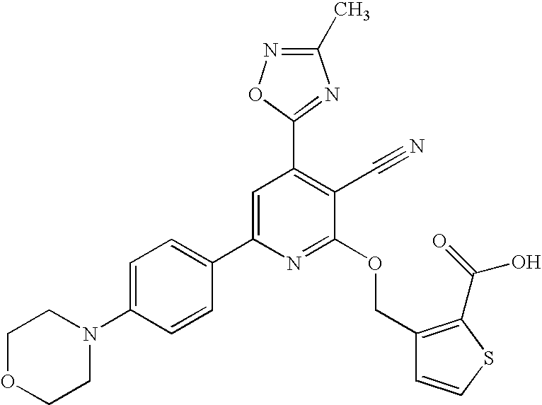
C1OCCN(C2=CC=C(C3=CC(C4=NC(C)=NO4)=C(C#N)C(OCC4=C(C(=O)O)SC=C4)=N3)C=C2)C1
